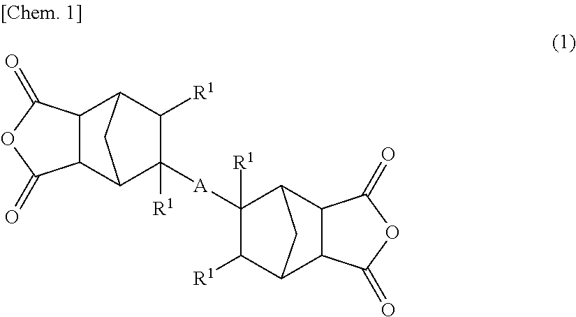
C12C(C3C([R1])([A]C4([R1])C5C6C(C(C4[R1])C5)C(=O)OC6=O)C([R1])C1C3)C(=O)OC2=O
